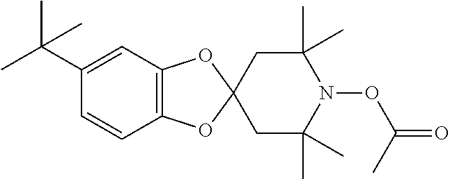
C1(C)(C)CC2(CC(C)(C)N1OC(C)=O)OC1=C(O2)C=CC(C(C)(C)C)=C1
